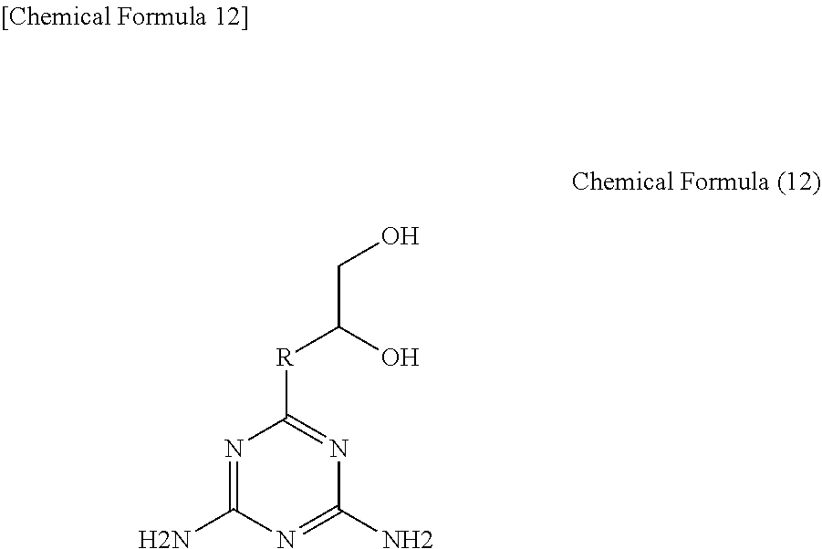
N1=C(N)N=C(N)N=C1[R]C(O)CO
